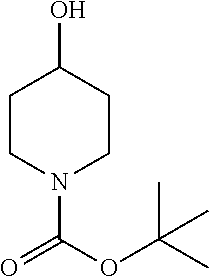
C1CN(C(OC(C)(C)C)=O)CCC1O
